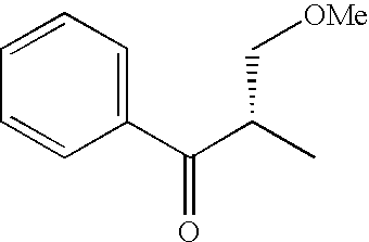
C1(C(C(C)C[OMe])=O)=CC=CC=C1
